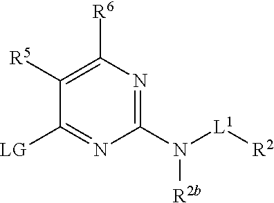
C1(N([L1][R2])[R2b])=NC([R6])=C([R5])C([LG])=N1
